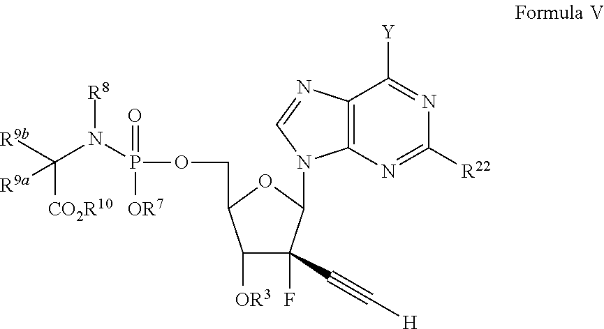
C1([OR3])C(F)(C#C[H])C(N2C3=C(N=C2)C([Y])=NC([R22])=N3)OC1COP(N(C([R9b])([CO2R10])[R9a])[R8])(=O)[OR7]
